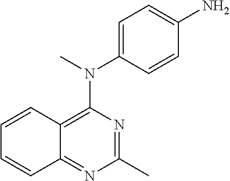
C1(C)=NC(N(C)C2=CC=C(N)C=C2)=C2C(=N1)C=CC=C2
